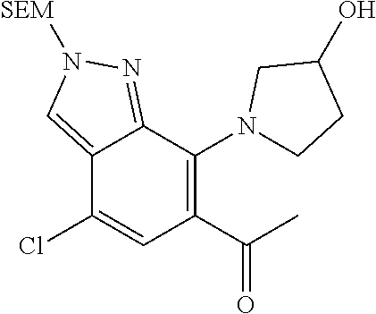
C12=CN([SEM])N=C1C(N1CCC(O)C1)=C(C(C)=O)C=C2Cl
